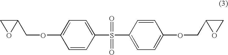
C1(COC2=CC=C(S(=O)(=O)C3=CC=C(OCC4CO4)C=C3)C=C2)CO1
